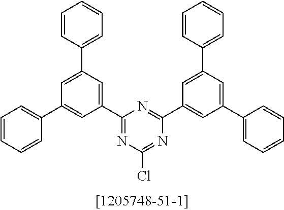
C1(C2=CC(C3=CC=CC=C3)=CC(C3=CC=CC=C3)=C2)=NC(Cl)=NC(C2=CC(C3=CC=CC=C3)=CC(C3=CC=CC=C3)=C2)=N1
